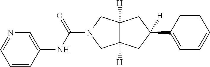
C12([H])C([H])(CC(C3=CC=CC=C3)([H])C1)CN(C(=O)NC1=CN=CC=C1)C2
